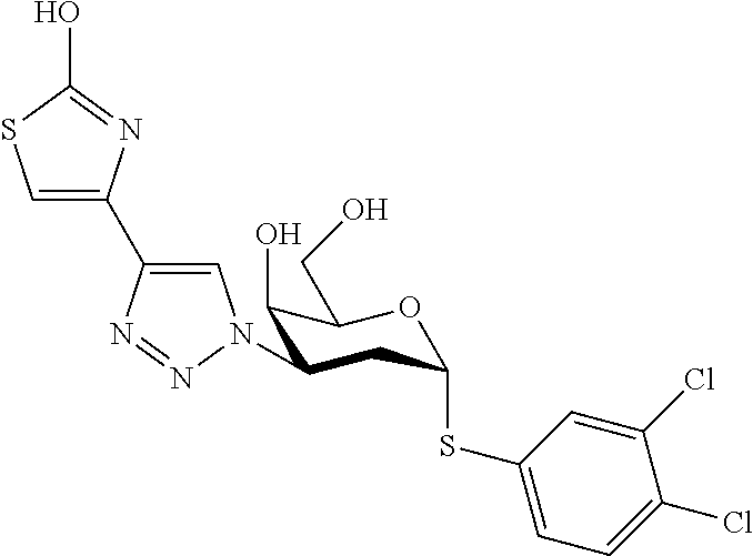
C1=C(C2=CN(C3C(O)C(CO)OC(SC4=CC=C(Cl)C(Cl)=C4)C3)N=N2)N=C(O)S1
